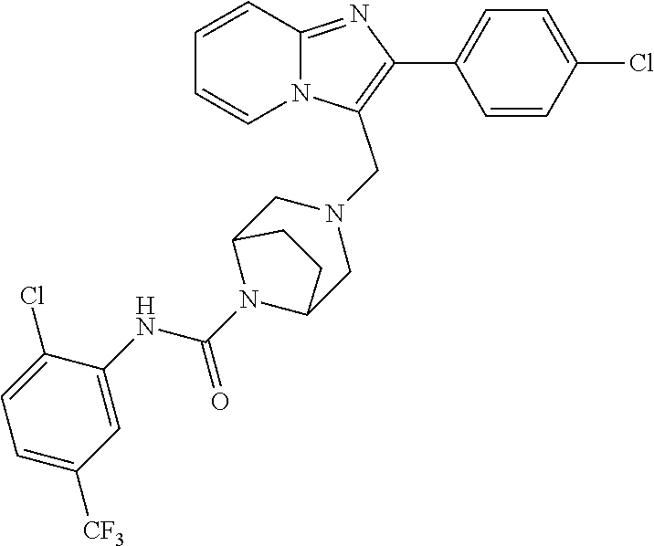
C1=CC=CN2C1=NC(C1=CC=C(Cl)C=C1)=C2CN1CC2N(C(NC3=CC([CF3])=CC=C3Cl)=O)C(C1)CC2
